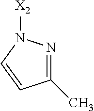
C1(C)=NN([X2])C=C1
